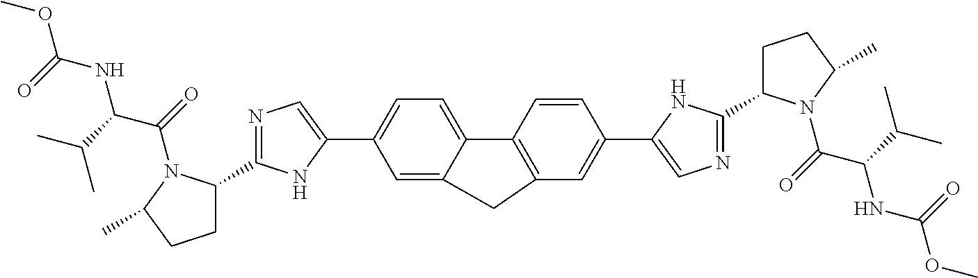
C1=C2C(=CC=C1C1=CN=C(C3CCC(C)N3C(=O)C(C(C)C)NC(OC)=O)N1)C1=C(C=C(C3=CN=C(C4CCC(C)N4C(=O)C(C(C)C)NC(OC)=O)N3)C=C1)C2
